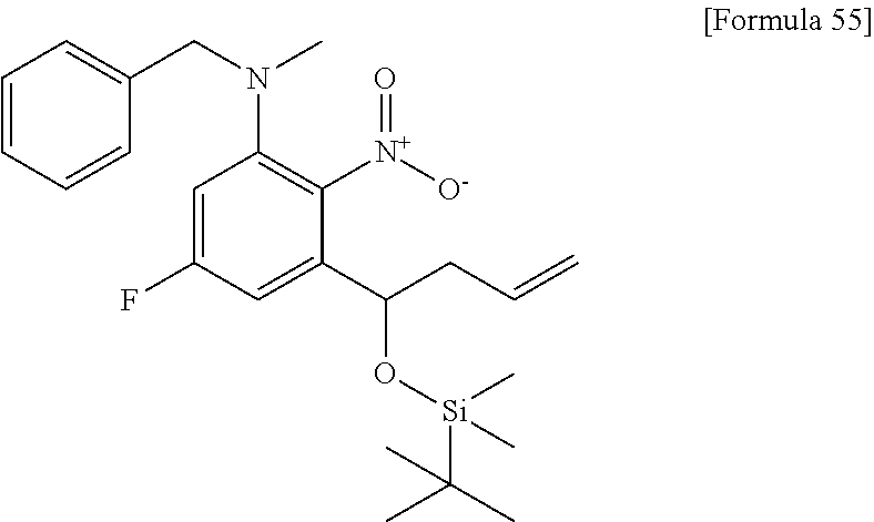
C1=CC=CC(CN(C)C2=C([N+]([O-])=O)C(C(CC=C)O[Si](C(C)(C)C)(C)C)=CC(F)=C2)=C1
